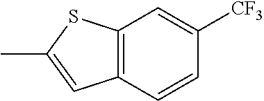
C12=C(C=CC([CF3])=C1)C=C(C)S2
